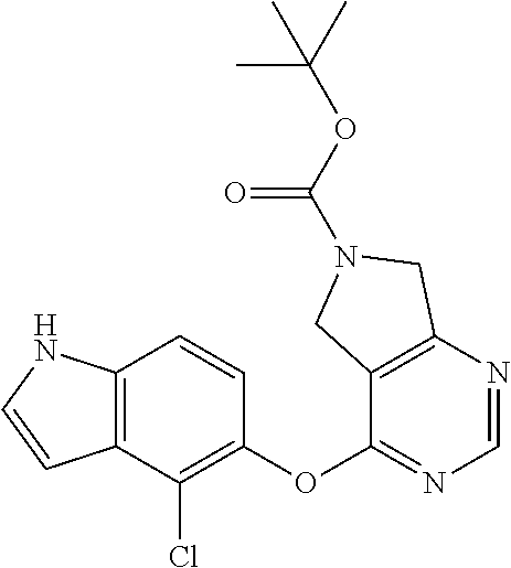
C1=CC2=C(C(Cl)=C1OC1=NC=NC3=C1CN(C(OC(C)(C)C)=O)C3)C=CN2
